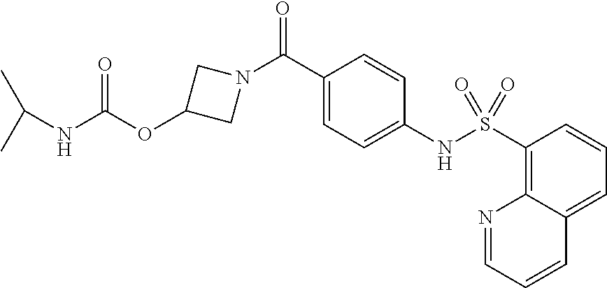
C1(C(N2CC(OC(NC(C)C)=O)C2)=O)=CC=C(NS(C2=C3C(=CC=C2)C=CC=N3)(=O)=O)C=C1
